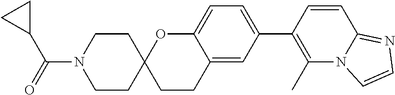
C1CC2(CCN1C(C1CC1)=O)CCC1=CC(C3=C(C)N4C(=NC=C4)C=C3)=CC=C1O2
